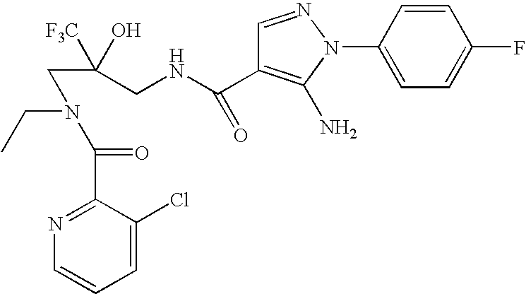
C1=CC(N2N=CC(C(NCC([F3C])(O)CN(CC)C(=O)C3=NC=CC=C3Cl)=O)=C2N)=CC=C1F
